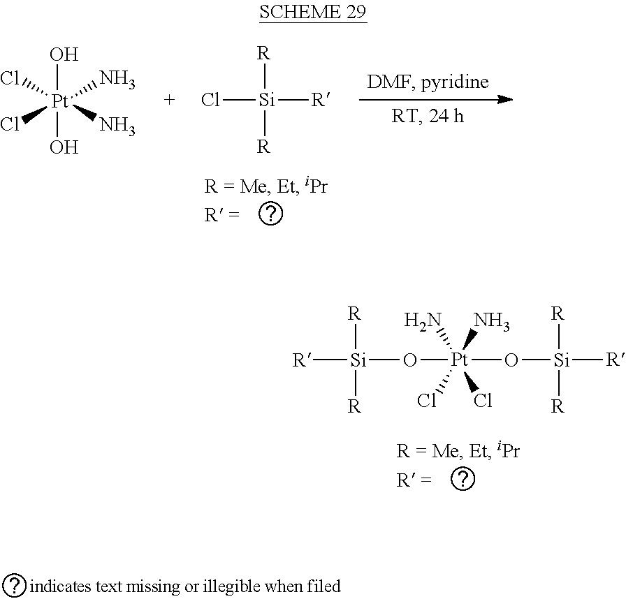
[R][Si]([R])([R])O[Pt](O[Si]([R])([R])[R])(N)(N)(Cl)Cl.[Pt](O)(O)(N)(N)(Cl)Cl.Cl[Si]([R])([R])[R]
